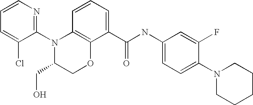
C1(N2C(CO)COC3=C2C=CC=C3C(NC2=CC=C(N3CCCCC3)C(F)=C2)=O)=NC=CC=C1Cl
